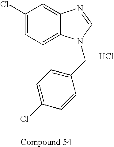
C1(Cl)=CC=C2C(=C1)N=CN2CC1=CC=C(Cl)C=C1.Cl
